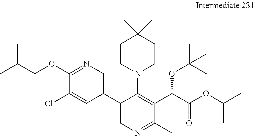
C1(C2=CN=C(C)C(C(C(OC(C)C)=O)OC(C)(C)C)=C2N2CCC(C)(C)CC2)=CN=C(OCC(C)C)C(Cl)=C1
